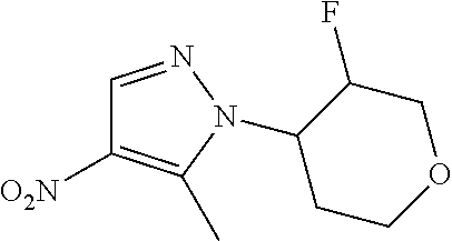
C1=NN(C2CCOCC2F)C(C)=C1[O2N]
